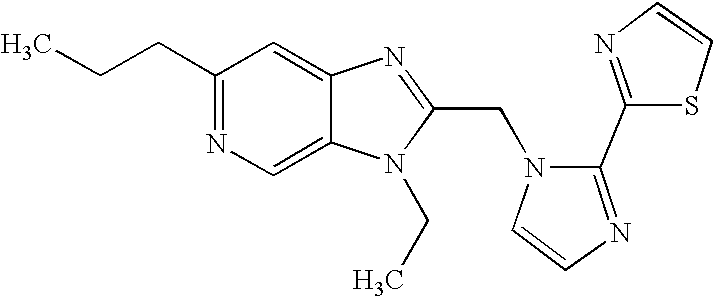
C12=CN=C(CCC)C=C1N=C(CN1C=CN=C1C1=NC=CS1)N2CC
